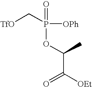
[TfO]CP([OPh])(OC(C)C([OEt])=O)=O
